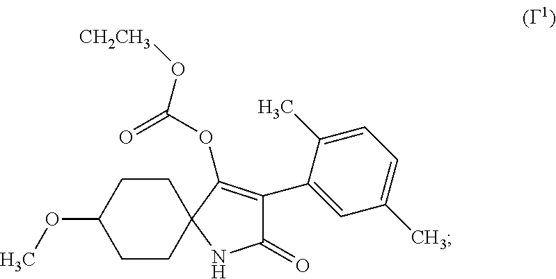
C1CC2(CCC1OC)C(OC(=O)O[CH2CH3])=C(C1=CC(C)=CC=C1C)C(=O)N2
